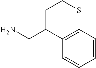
C1=CC2=C(C=C1)C(CN)CCS2
